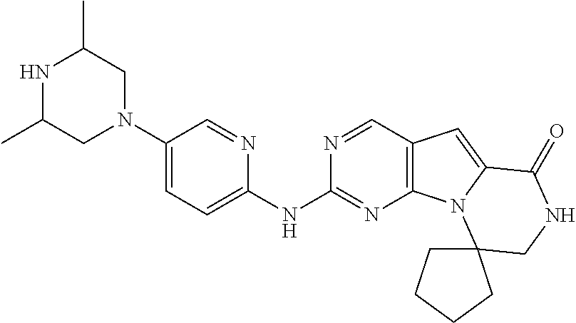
N1C(C)CN(C2=CC=C(NC3=NC4=C(C=N3)C=C3N4C4(CNC3=O)CCCC4)N=C2)CC1C
